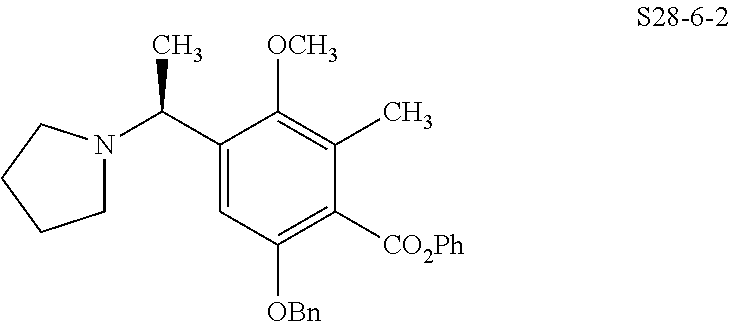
C1(C(N2CCCC2)C)=CC([OBn])=C([CO2Ph])C(C)=C1[OCH3]
